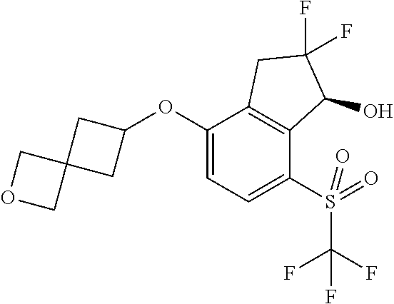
C1(OC2=CC=C(S(C(F)(F)F)(=O)=O)C3=C2CC(F)(F)C3O)CC2(C1)COC2
